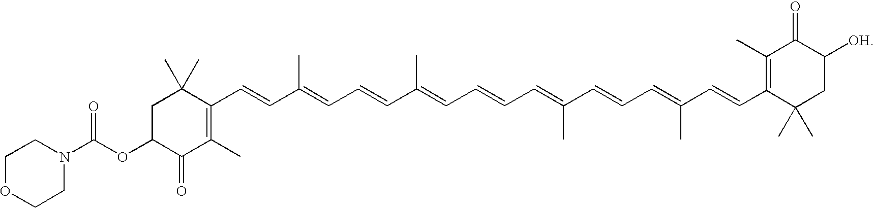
C1(C=CC(=CC=CC(=CC=CC=C(C=CC=C(C=CC2=C(C)C(=O)C([OH])CC2(C)C)C)C)C)C)=C(C)C(=O)C(OC(N2CCOCC2)=O)CC1(C)C
